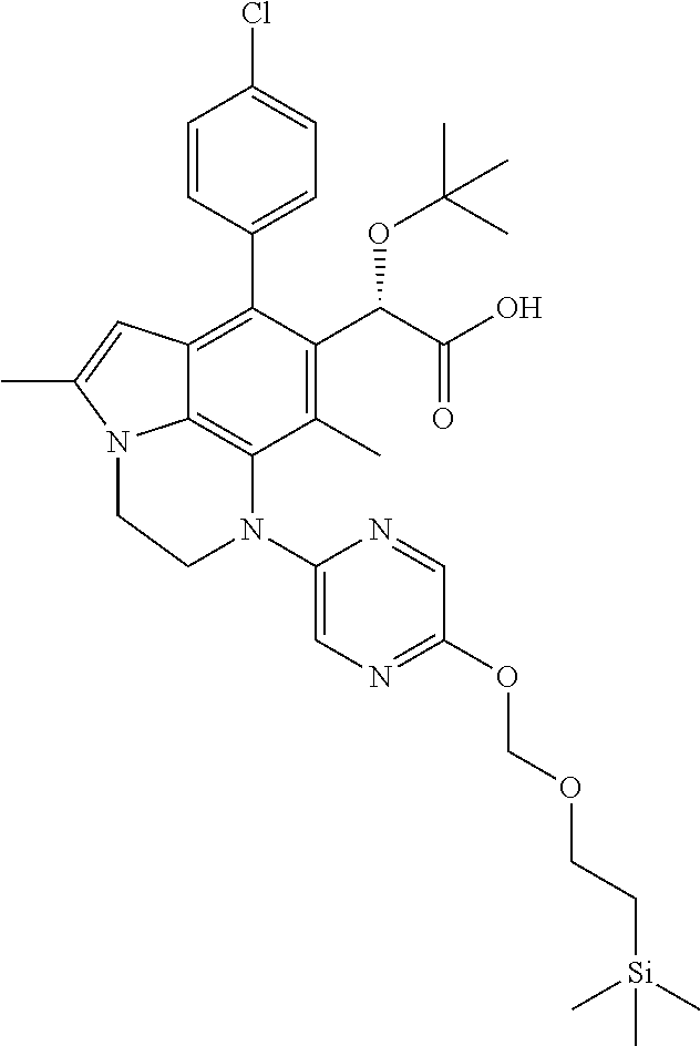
C1=CC(C2=C3C4=C(C(C)=C2C(C(O)=O)OC(C)(C)C)N(C2=CN=C(OCOCC[Si](C)(C)C)C=N2)CCN4C(C)=C3)=CC=C1Cl
